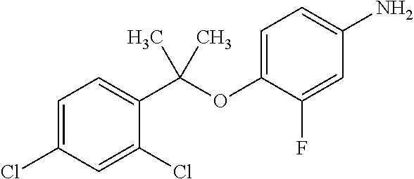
C1=C(Cl)C=C(Cl)C(C(OC2=CC=C(N)C=C2F)(C)C)=C1
